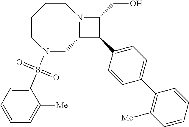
N1(S(C2=CC=CC=C2[Me])(=O)=O)CC2N(CCCC1)C(CO)C2C1=CC=C(C2=C([Me])C=CC=C2)C=C1
